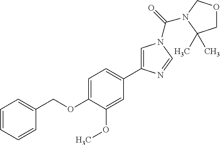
C1=CC=CC(COC2=CC=C(C3=CN(C(=O)N4COCC4(C)C)C=N3)C=C2OC)=C1
